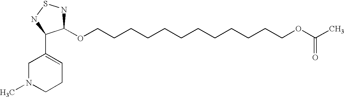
C1N(C)CCC=C1C1C(OCCCCCCCCCCCCOC(C)=O)NSN1
